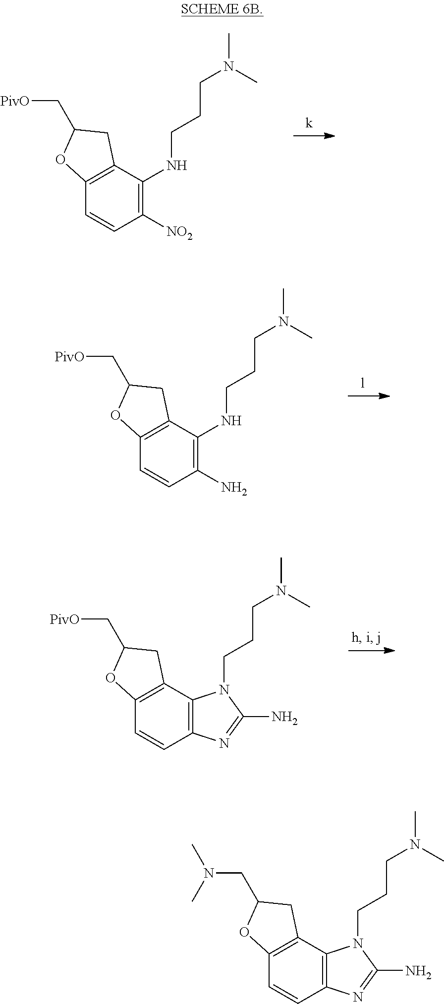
C12=C(C3=C(C=C1)N=C(N)N3CCCN(C)C)CC(CN(C)C)O2.C12=C(C(NCCCN(C)C)=C([NO2])C=C1)CC(C[PivO])O2.C12=C(C(NCCCN(C)C)=C(N)C=C1)CC(C[PivO])O2.C12=C(C3=C(C=C1)N=C(N)N3CCCN(C)C)CC(C[PivO])O2
